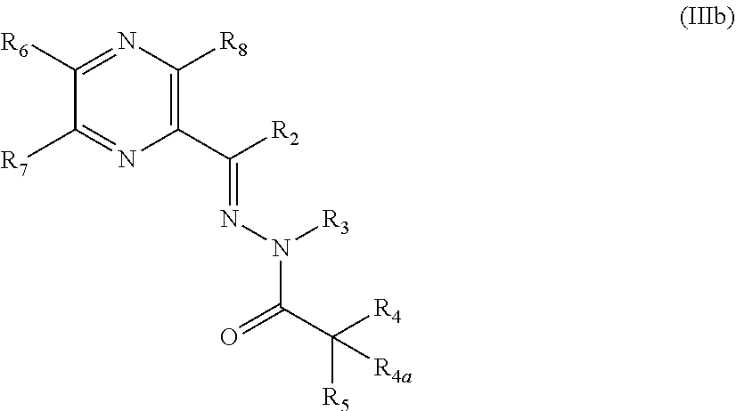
C(C([R5])([R4])[R4a])(=O)N([R3])N=C(C1=C([R8])N=C([R6])C([R7])=N1)[R2]
